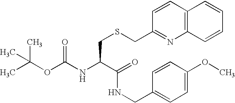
CC(OC(NC(C(=O)NCC1=CC=C(OC)C=C1)CSCC1=NC2=C(C=C1)C=CC=C2)=O)(C)C
